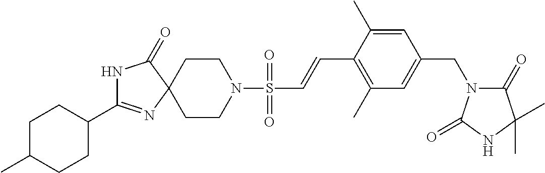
C1(C2=NC3(C(=O)N2)CCN(S(C=CC2=C(C)C=C(CN4C(=O)C(C)(C)NC4=O)C=C2C)(=O)=O)CC3)CCC(C)CC1
